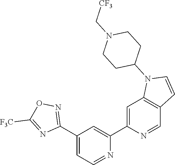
N1=CC=C(C2=NOC([F3C])=N2)C=C1C1=CC2=C(C=N1)C=CN2C1CCN(C[CF3])CC1
